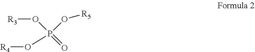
[R3]OP(O[R4])(=O)O[R5]
